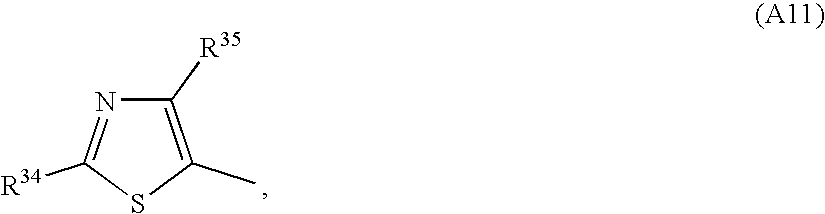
C1([R35])=C(C)SC([R34])=N1
